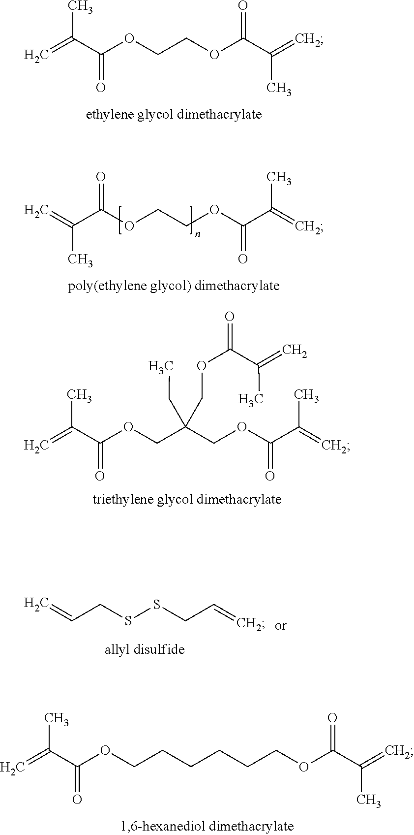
C(OC(C(=C)C)=O)CCCCCOC(C(C)=C)=O.C=C(C(=O)OCCOC(C(C)=C)=O)C.CC(=C)C(OCCOC(=O)C(=C)C)=O.C=C(C(=O)OCC(COC(=O)C(=C)C)(CC)COC(C(C)=C)=O)C.C(CSSCC=C)=C
